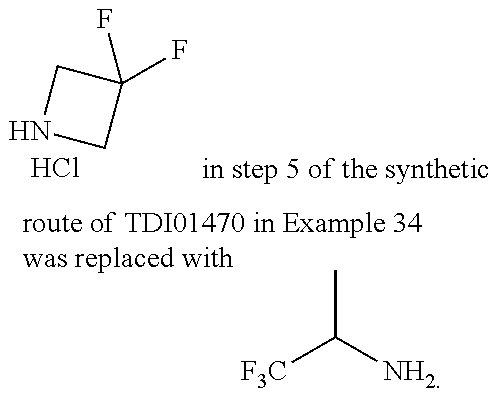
N1CC(F)(F)C1.Cl.[F3C]C(C)[NH2]
